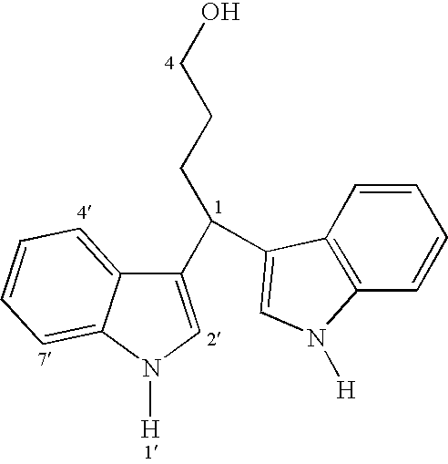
C1(C(CCCO)C2=CN([H])C3=C2C=CC=C3)=CN([H])C2=CC=CC=C12
